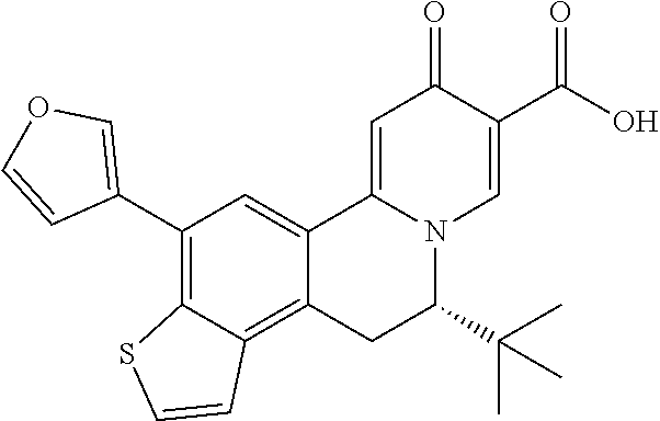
C12=CC(C3=COC=C3)=C3C(=C1CC(C(C)(C)C)N1C2=CC(=O)C(C(O)=O)=C1)C=CS3
